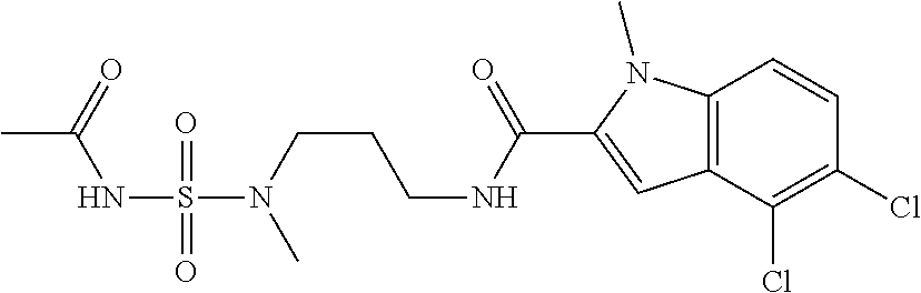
CC(=O)NS(N(CCCNC(C1=CC2=C(N1C)C=CC(Cl)=C2Cl)=O)C)(=O)=O
